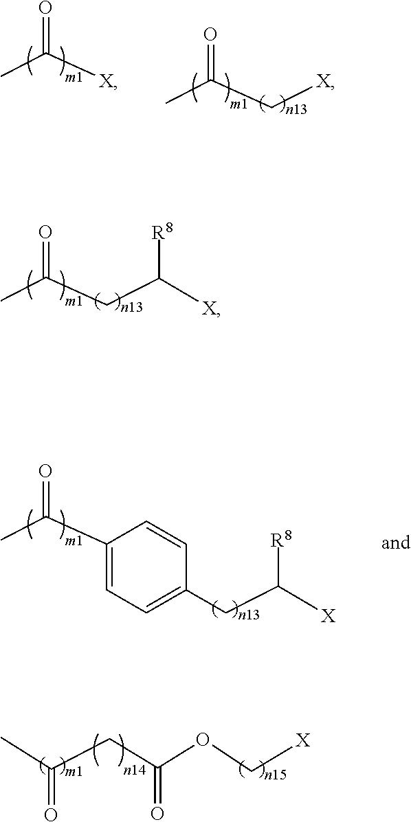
CC(CC([X])[R8])=O.CC([X])=O.CC(C[X])=O.CC(C1=CC=C(CC([X])[R8])C=C1)=O.CC(CC(=O)OC[X])=O
